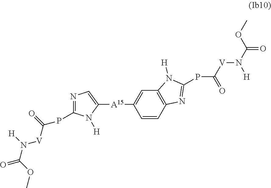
C1=CC2=C(C=C1[A15]C1=CN=C(PC([V]N([H])C(OC)=O)=O)N1[H])N([H])C(PC([V]N(C(OC)=O)[H])=O)=N2
